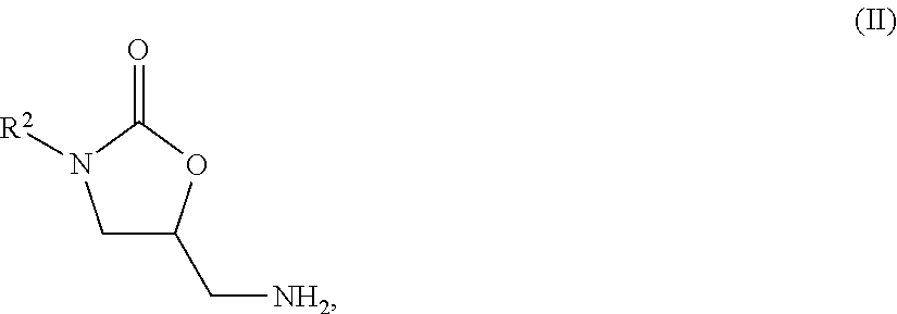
C1C(C[NH2])OC(=O)N1[R2]
